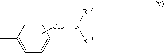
C1=CC(C)=CC=C1.CCN([R12])[R13]
